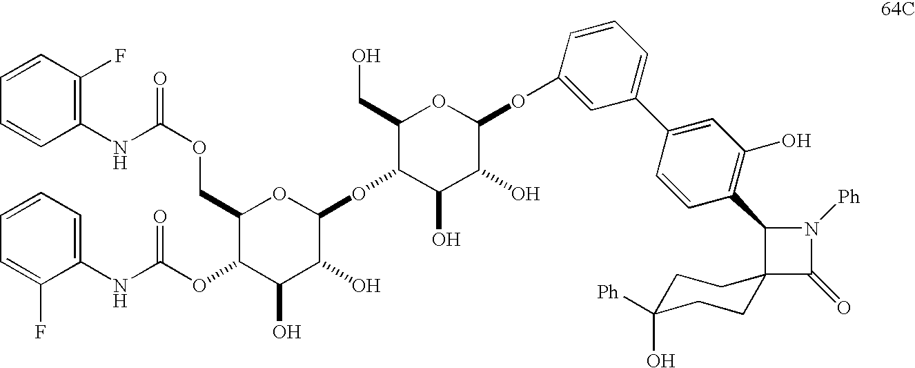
C1(COC(=O)NC2=C(F)C=CC=C2)C(OC(NC2=CC=CC=C2F)=O)C(O)C(O)C(OC2C(O)C(O)C(OC3=CC(C4=CC(O)=C(C5N([Ph])C(=O)C56CCC([Ph])(O)CC6)C=C4)=CC=C3)OC2CO)O1
